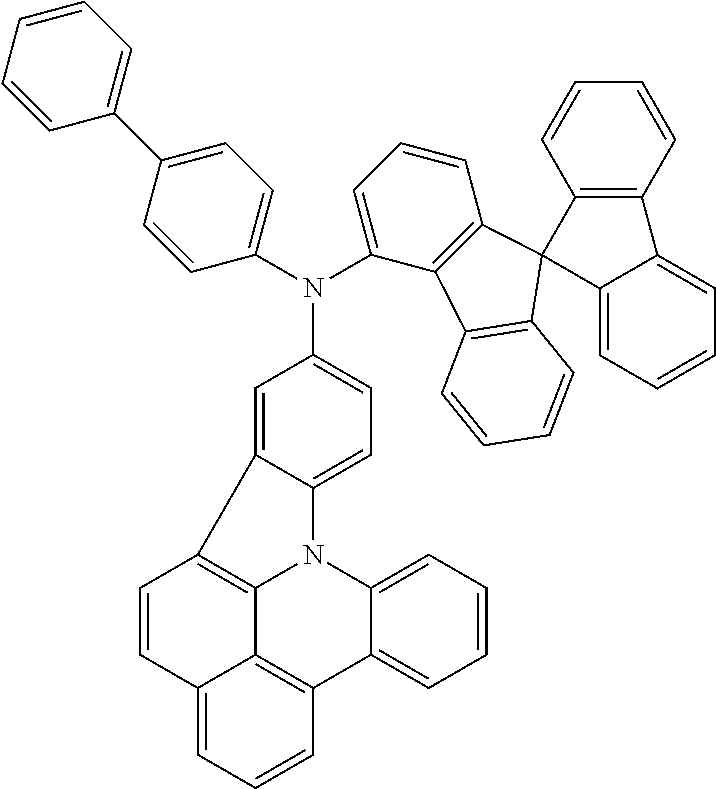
C1(N(C2=CC=CC3=C2C2=C(C34C3=C(C=CC=C3)C3=CC=CC=C43)C=CC=C2)C2=CC=C3C(=C2)C2=C4N3C3=CC=CC=C3C3=C4C(=CC=C3)C=C2)=CC=C(C2=CC=CC=C2)C=C1
